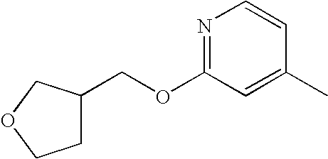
C1C(COC2=NC=CC(C)=C2)COC1
